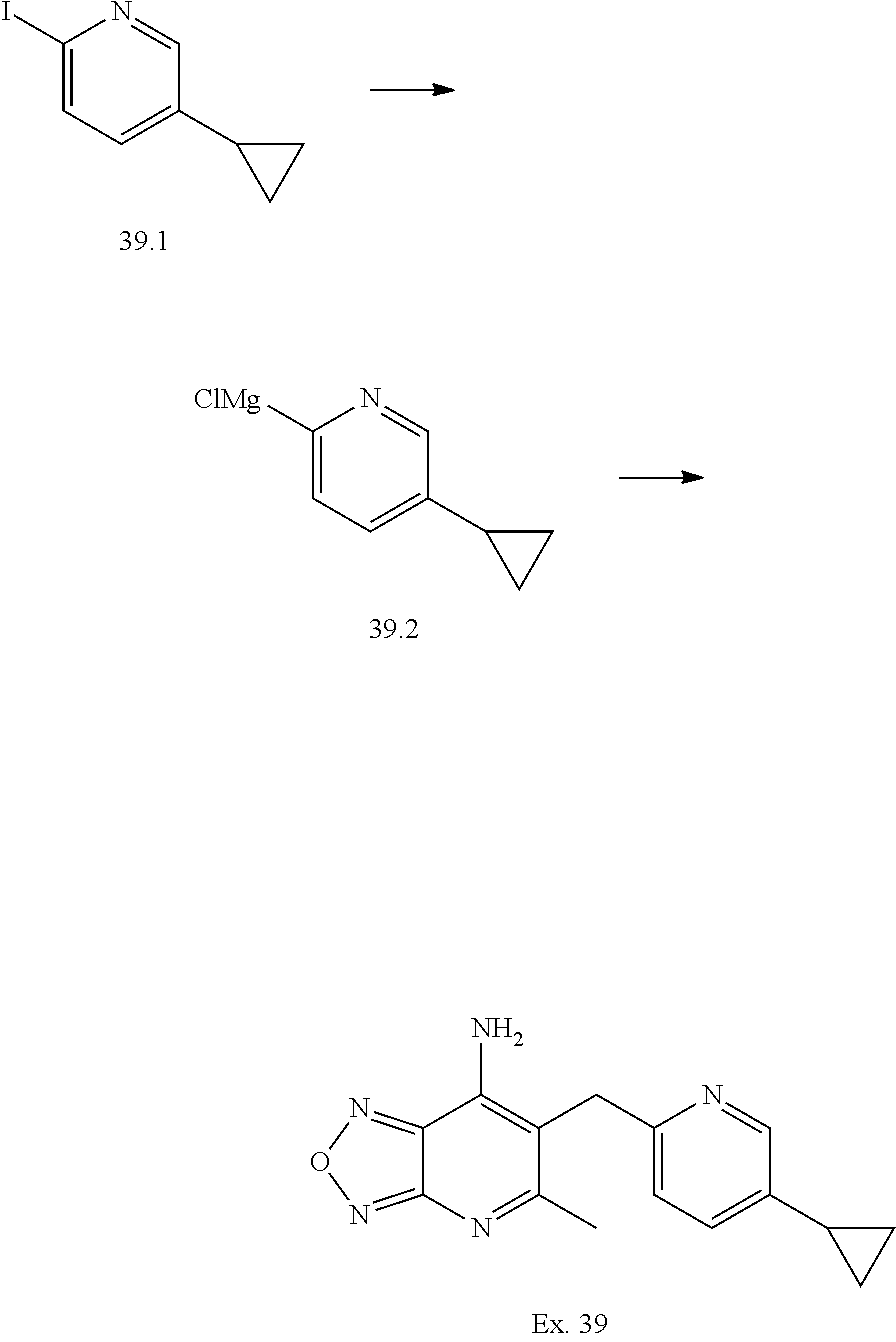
C12=NON=C1N=C(C)C(CC1=CC=C(C3CC3)C=N1)=C2N.C1(I)=CC=C(C2CC2)C=N1.C1([ClMg])=CC=C(C2CC2)C=N1
